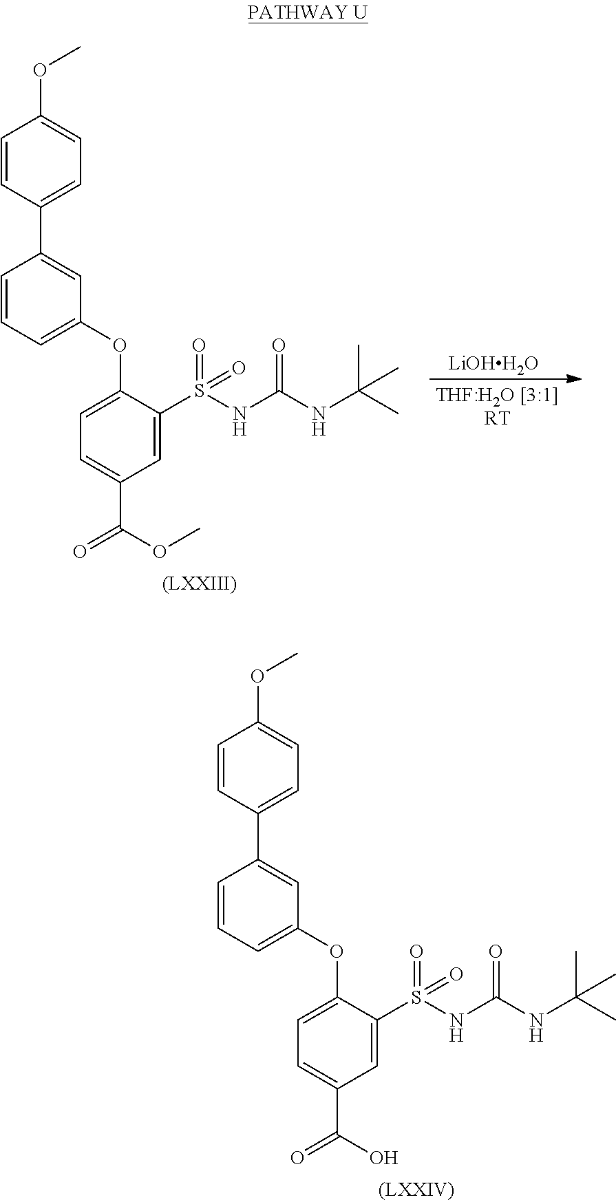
C1=CC(C2=CC(OC3=CC=C(C(=O)OC)C=C3S(NC(NC(C)(C)C)=O)(=O)=O)=CC=C2)=CC=C1OC.[LiOHH2O].C1=CC(C2=CC(OC3=CC=C(C(=O)O)C=C3S(NC(NC(C)(C)C)=O)(=O)=O)=CC=C2)=CC=C1OC
